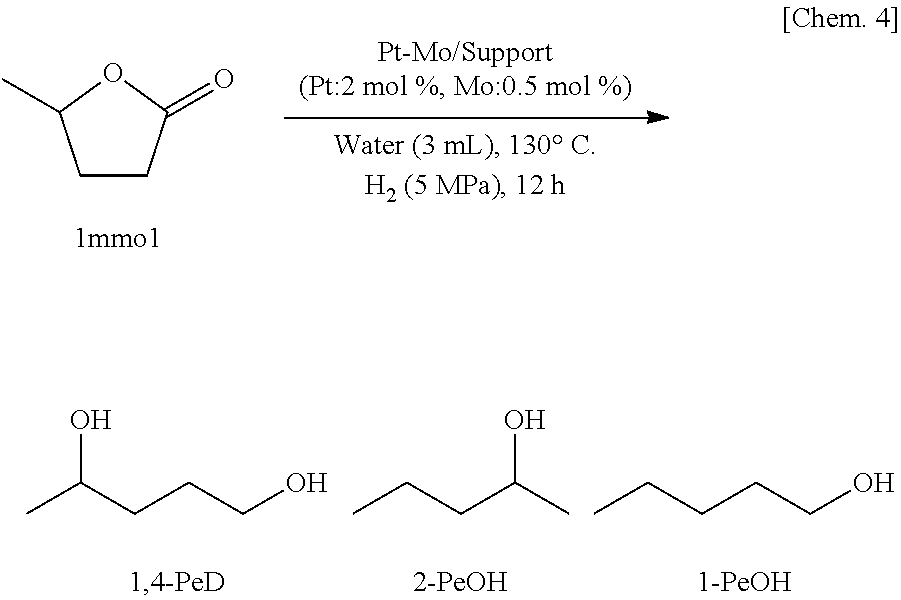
C1CC(=O)OC1C.OC(CCCO)C.C(CC(C)O)C.C(CCCO)C
